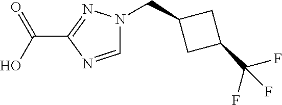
C(C1CC(C(F)(F)F)C1)N1C=NC(C(O)=O)=N1
